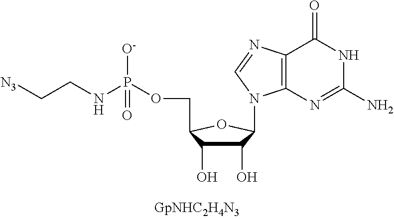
C1(O)C(O)C(COP(NCC[N3])([O-])=O)OC1N1C2=C(N=C1)C(=O)NC(N)=N2
